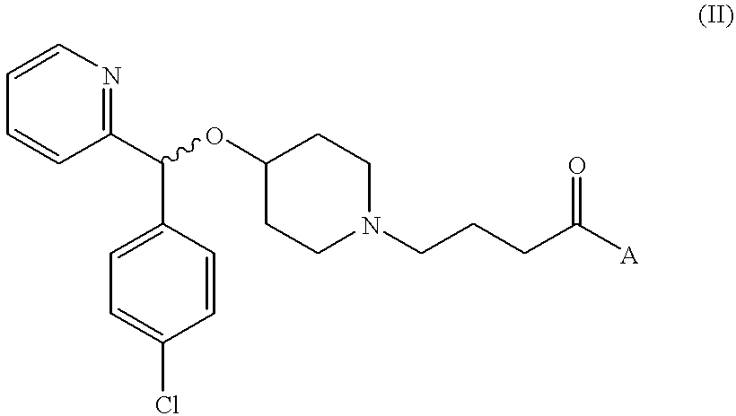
C1=CC(C(OC2CCN(CCCC([A])=O)CC2)C2=CC=C(Cl)C=C2)=NC=C1
